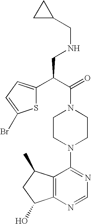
C(N1CCN(C2=NC=NC3=C2C(C)CC3O)CC1)(C(CNCC1CC1)C1=CC=C(Br)S1)=O
